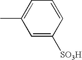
C1([SO3H])=CC(C)=CC=C1
